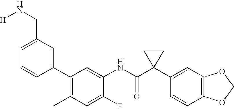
C1(F)=CC(C)=C(C2=CC(CN[H])=CC=C2)C=C1NC(C1(C2=CC3=C(C=C2)OCO3)CC1)=O
